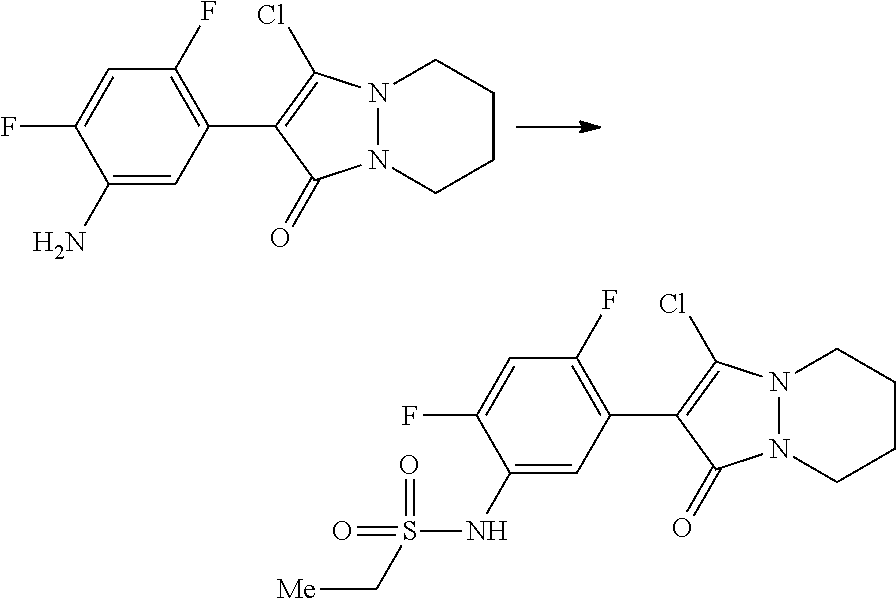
C1(N)=CC(C2=C(Cl)N3N(C2=O)CCCC3)=C(F)C=C1F.C1(NS(=O)(C[Me])=O)=CC(C2=C(Cl)N3N(C2=O)CCCC3)=C(F)C=C1F
